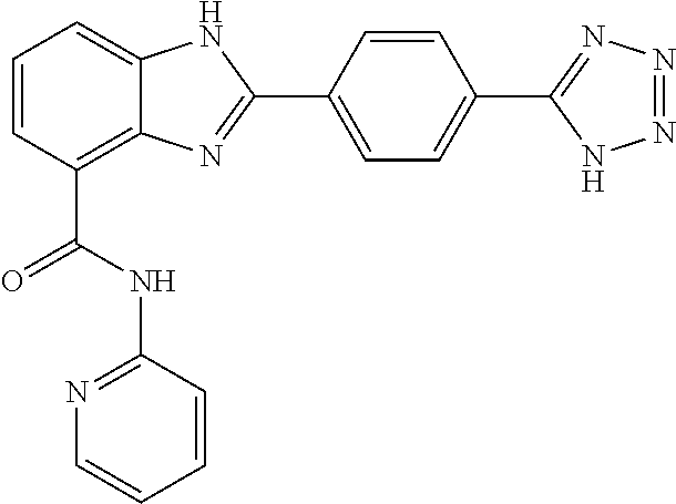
C1=CC(C(NC2=NC=CC=C2)=O)=C2C(=C1)NC(C1=CC=C(C3=NN=NN3)C=C1)=N2
